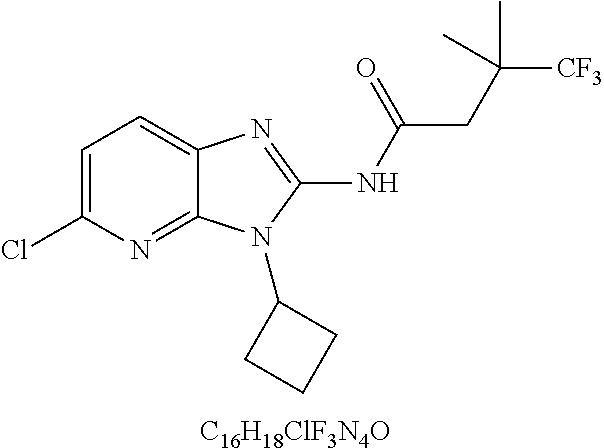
C1=C(Cl)N=C2C(=C1)N=C(NC(CC([CF3])(C)C)=O)N2C1CCC1.[C16H18ClF3N4O]
